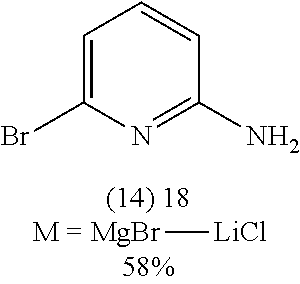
C1(Br)=CC=CC(N)=N1.[MgBr][LiCl]
